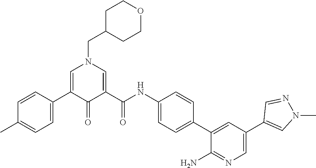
C1=CC(C2=CN(CC3CCOCC3)C=C(C(NC3=CC=C(C4=CC(C5=CN(C)N=C5)=CN=C4N)C=C3)=O)C2=O)=CC=C1C
